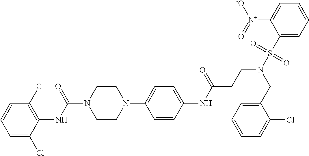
C1=C(Cl)C(NC(N2CCN(C3=CC=C(NC(=O)CCN(CC4=CC=CC=C4Cl)S(C4=CC=CC=C4[N+]([-O])=O)(=O)=O)C=C3)CC2)=O)=C(Cl)C=C1
